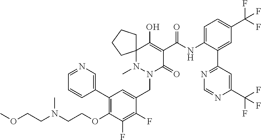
C1(C2=CN=CC=C2)=C(OCCN(CCOC)C)C(F)=C(F)C(CN2C(=O)C(C(NC3=CC=C(C(F)(F)F)C=C3C3=NC=NC(C(F)(F)F)=C3)=O)=C(O)C3(N2C)CCCC3)=C1
